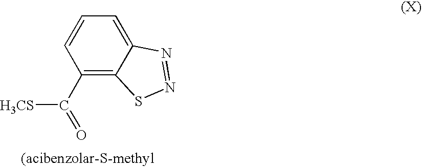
C1(C(=O)[H3CS])=C2C(=CC=C1)N=NS2
